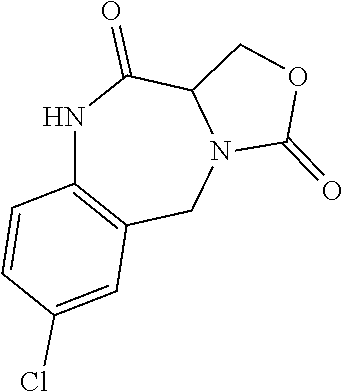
C1(=O)N2C(CO1)C(=O)NC1=C(C2)C=C(Cl)C=C1
